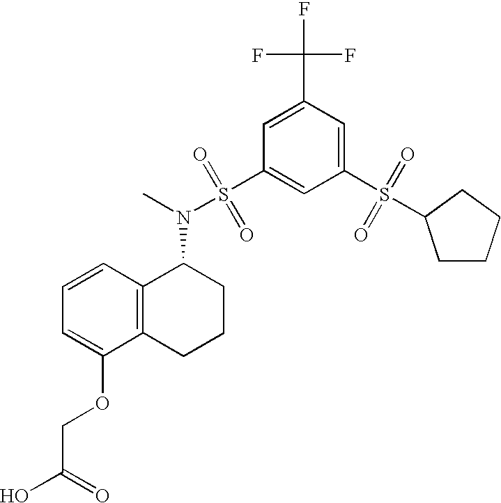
C1=CC=C(OCC(O)=O)C2=C1C(N(S(C1=CC(S(=O)(=O)C3CCCC3)=CC(C(F)(F)F)=C1)(=O)=O)C)CCC2
